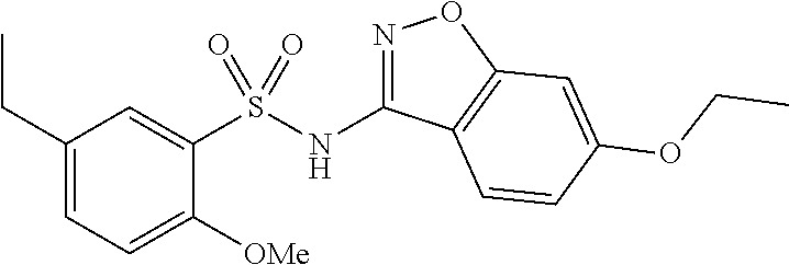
N(C1=NOC2=C1C=CC(OCC)=C2)S(C1=CC(CC)=CC=C1[OMe])(=O)=O
